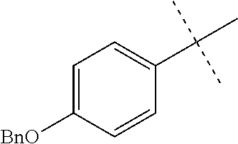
C1=C([BnO])C=CC(C(C)(C)C)=C1
